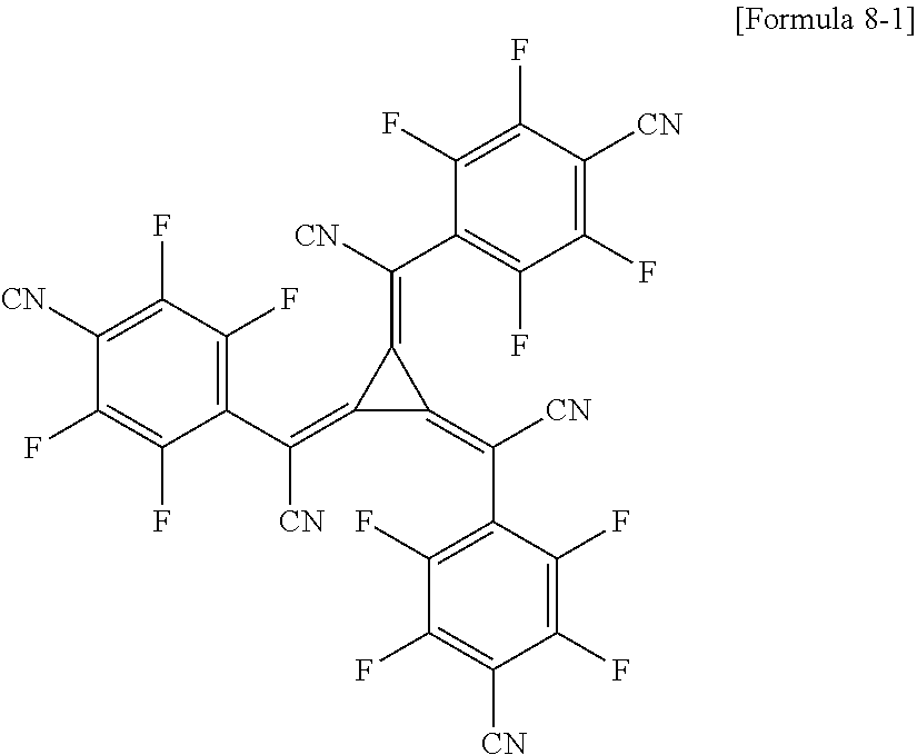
C1(=C(C2=C(F)C(F)=C([CN])C(F)=C2F)[CN])C(=C([CN])C2=C(F)C(F)=C([CN])C(F)=C2F)C1=C([CN])C1=C(F)C(F)=C([CN])C(F)=C1F
